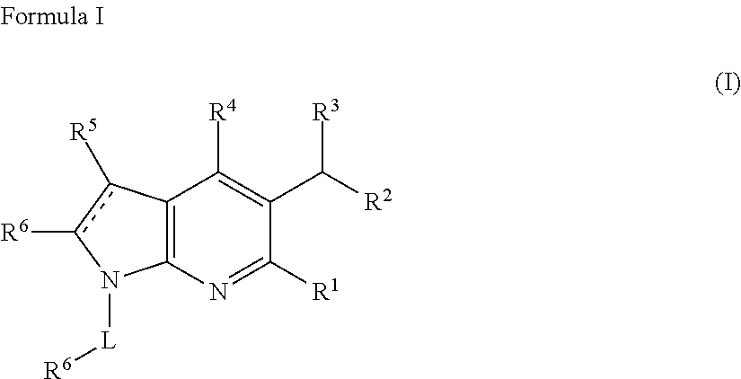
C12=C(N=C([R1])C(C([R2])[R3])=C1[R4])N([L][R6])c([R6])c2[R5]
